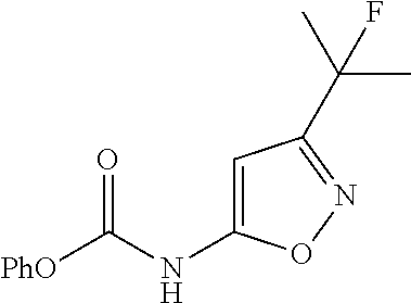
[PhO]C(NC1=CC(C(C)(C)F)=NO1)=O
